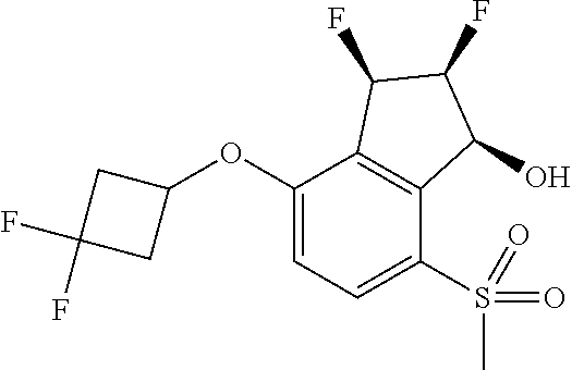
C1(OC2CC(F)(F)C2)=CC=C(S(=O)(C)=O)C2=C1C(F)C(F)C2O
